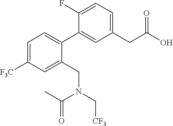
C1=C([F3C])C=C(CN(C(C)=O)C[CF3])C(C2=CC(CC(=O)O)=CC=C2F)=C1
